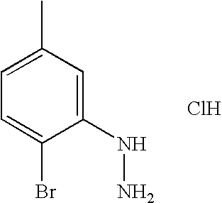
C1(NN)=CC(C)=CC=C1Br.Cl
